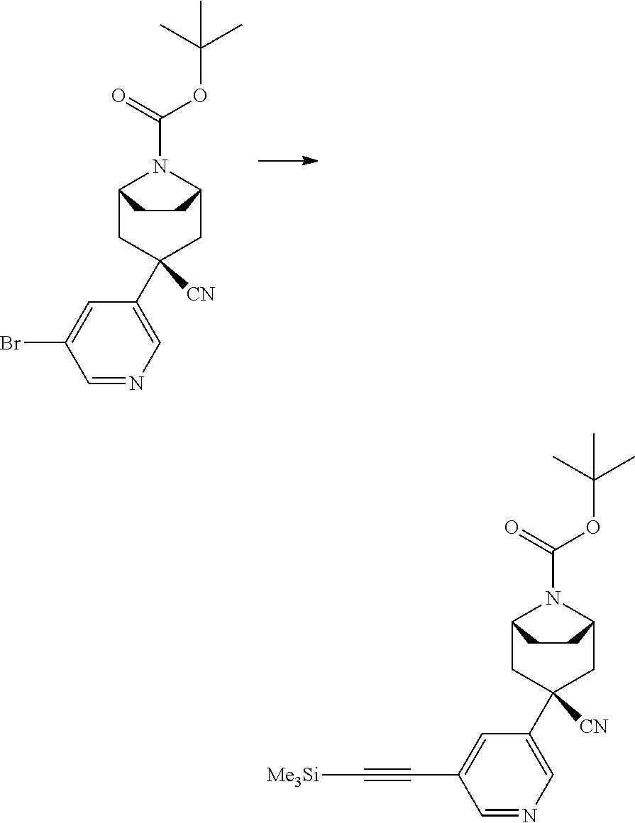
C12CC(C3=CN=CC(Br)=C3)([CN])CC(N1C(=O)OC(C)(C)C)CC2.C12CC(C3=CN=CC(C#C[Me3Si])=C3)([CN])CC(N1C(=O)OC(C)(C)C)CC2
